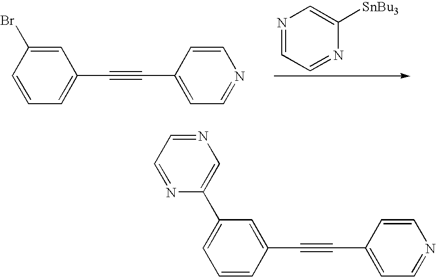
C1=C(Br)C=CC=C1C#CC1=CC=NC=C1.N1=CC=NC([SnBu3])=C1.C1=C(C#CC2=CC=NC=C2)C=CC=C1C1=CN=CC=N1
